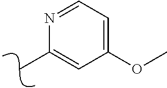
C1(OC)=CC=NC(C)=C1
